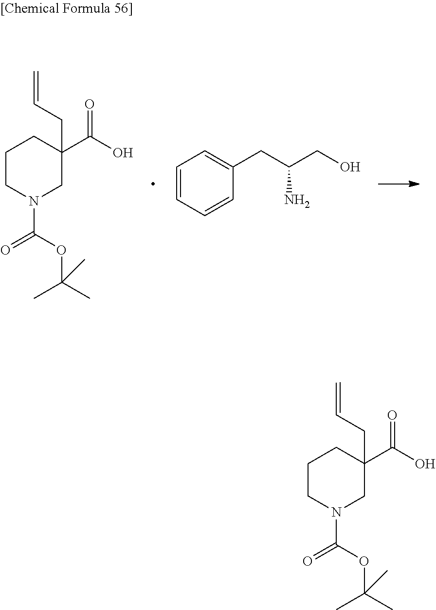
C1CN(C(=O)OC(C)(C)C)CC(CC=C)(C(O)=O)C1.C1=CC=CC(CC(CO)N)=C1.C1CN(C(=O)OC(C)(C)C)CC(CC=C)(C(O)=O)C1
